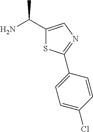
NC(C1=CN=C(C2=CC=C(Cl)C=C2)S1)C
